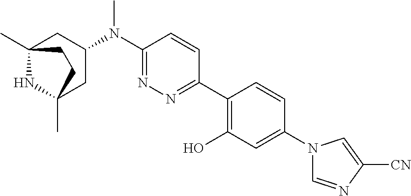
C12(C)NC(C)(CC(N(C3=NN=C(C4=C(O)C=C(N5C=NC([CN])=C5)C=C4)C=C3)C)C1)CC2
